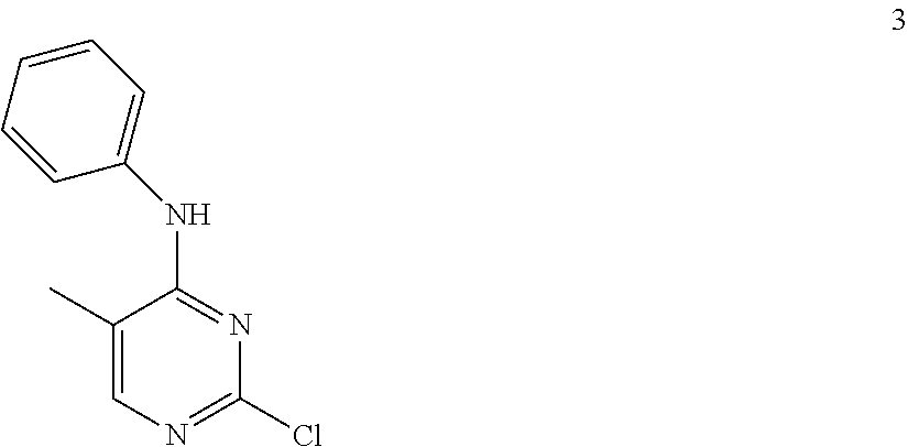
C1(C)=CN=C(Cl)N=C1NC1=CC=CC=C1
